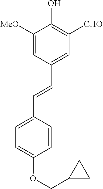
C1=C([MeO])C(O)=C([CHO])C=C1C=CC1=CC=C(OCC2CC2)C=C1
